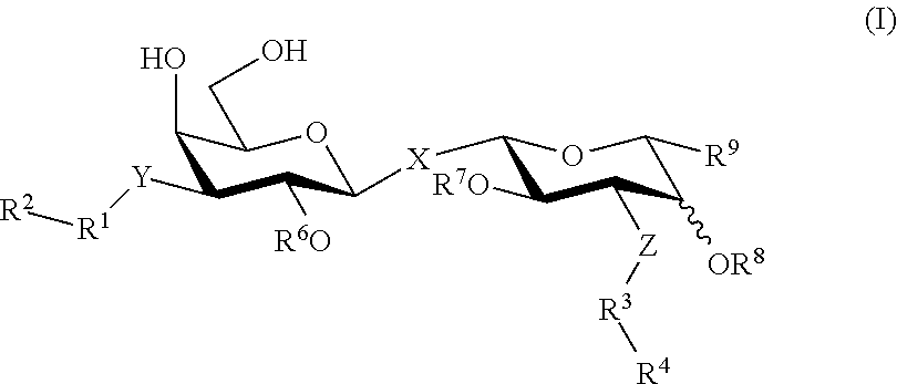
C1(O)C([Y][R1][R2])C([R6O])C([X]C2C([R7O])C([Z][R3][R4])C([OR8])C([R9])O2)OC1CO
